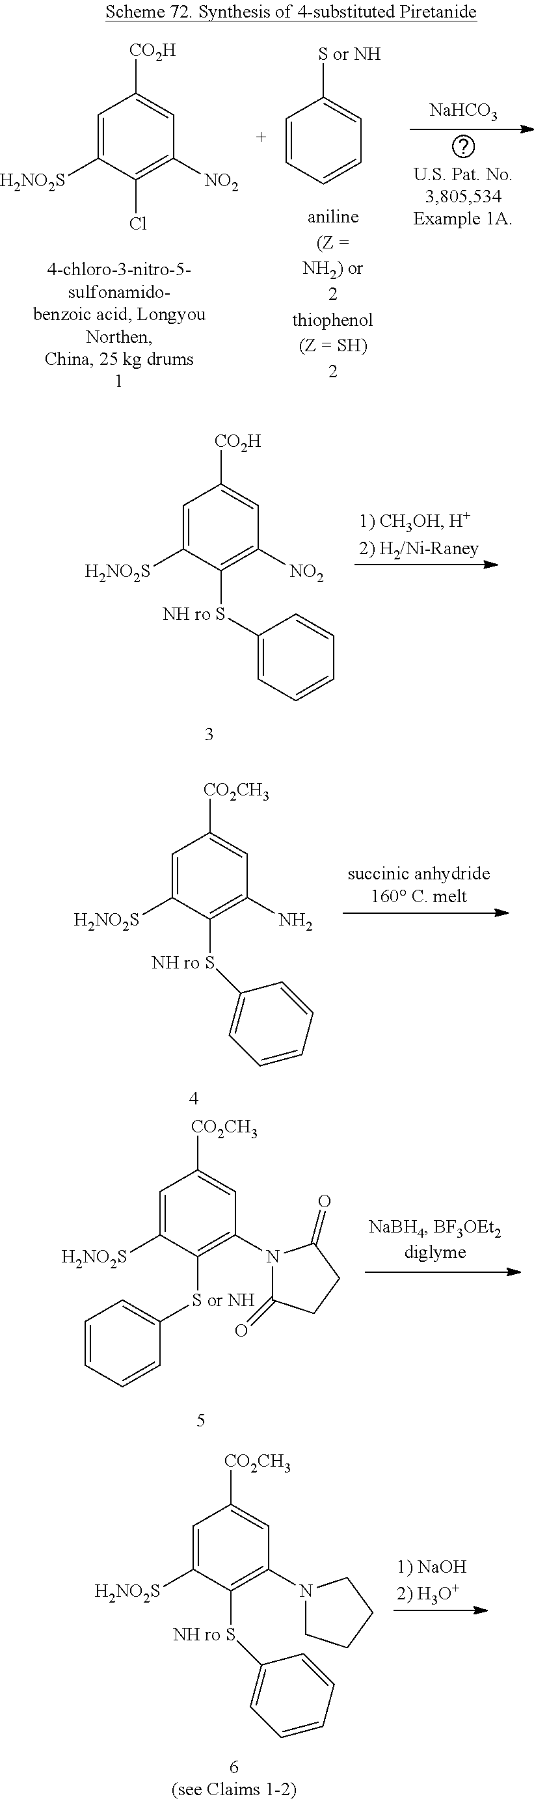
C1=C([H2NO2S])C([NH ro S]C2=CC=CC=C2)=C([NO2])C=C1[CO2H].C1=C([H2NO2S])C([NH ro S]C2=CC=CC=C2)=C(N)C=C1[CO2CH3].C1=C([H2NO2S])C([S or NH]C2=CC=CC=C2)=C(N2C(=O)CCC2=O)C=C1[CO2CH3].C1=C([H2NO2S])C([NH ro S]C2=CC=CC=C2)=C(N2CCCC2)C=C1[CO2CH3].C1=C([H2NO2S])C(Cl)=C([NO2])C=C1[CO2H].C1=CC=CC=C1[S or NH].[NaHCO3]
